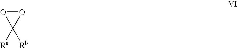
O1OC1([Rb])[Ra]
